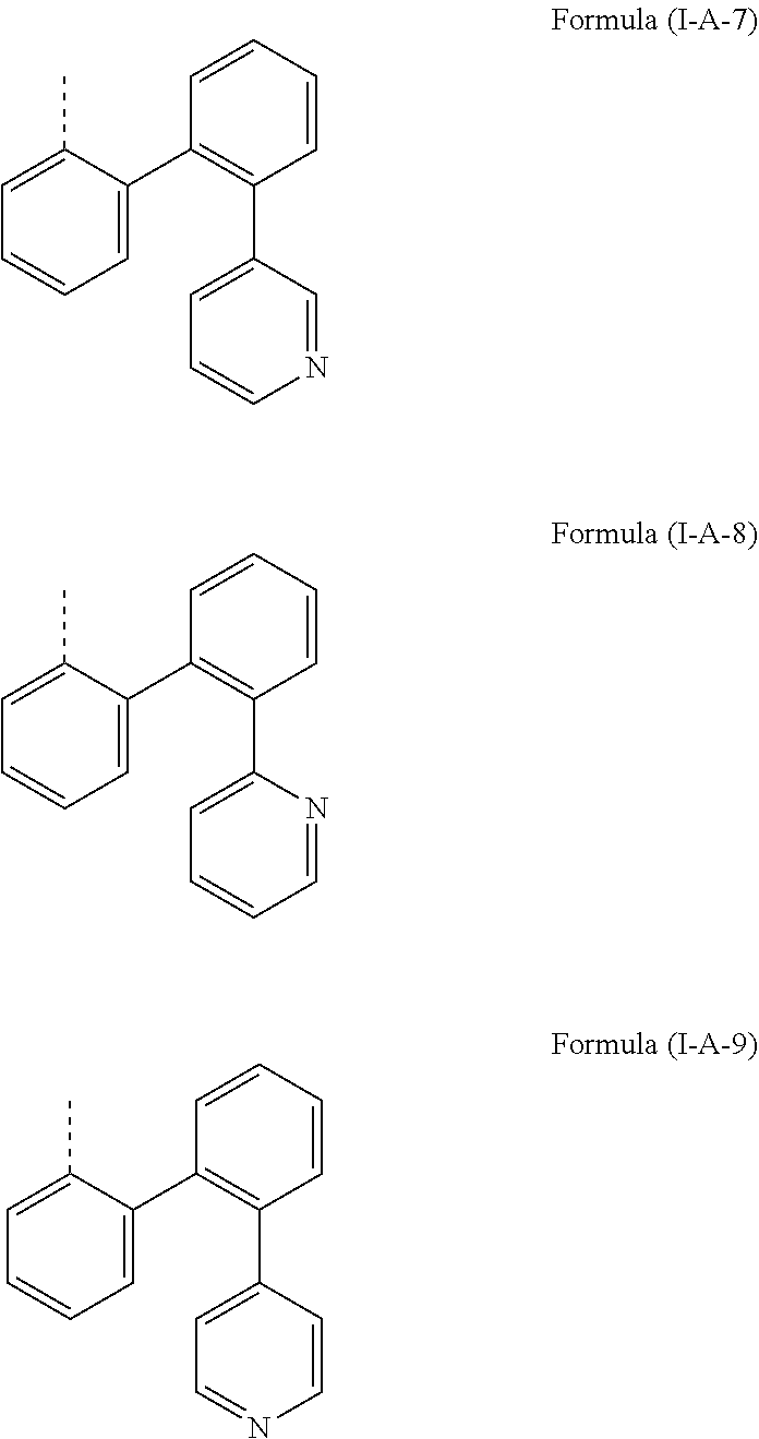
C1=C(C2=C(C3=CC=CN=C3)C=CC=C2)C(C)=CC=C1.C1=C(C2=C(C3=CC=CC=N3)C=CC=C2)C(C)=CC=C1.C1=C(C2=C(C3=CC=NC=C3)C=CC=C2)C(C)=CC=C1
